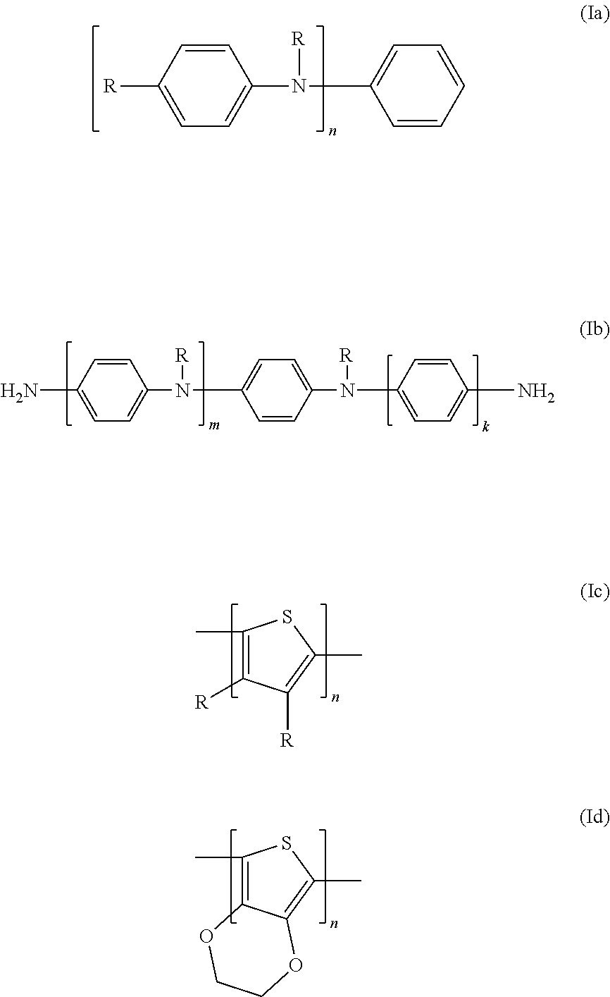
C1=CC([R])=CC=C1N([R])C1=CC=CC=C1.C1=CC(N)=CC=C1N([R])C1=CC=C(N(C2=CC=C(N)C=C2)[R])C=C1.CC1=C([R])C([R])=C(C)S1.CC1=C2C(=C(C)S1)OCCO2
